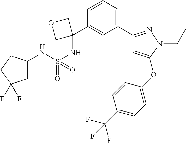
C1=C(C2(NS(NC3CC(F)(F)CC3)(=O)=O)COC2)C=CC=C1C1=NN(CC)C(OC2=CC=C(C(F)(F)F)C=C2)=C1
